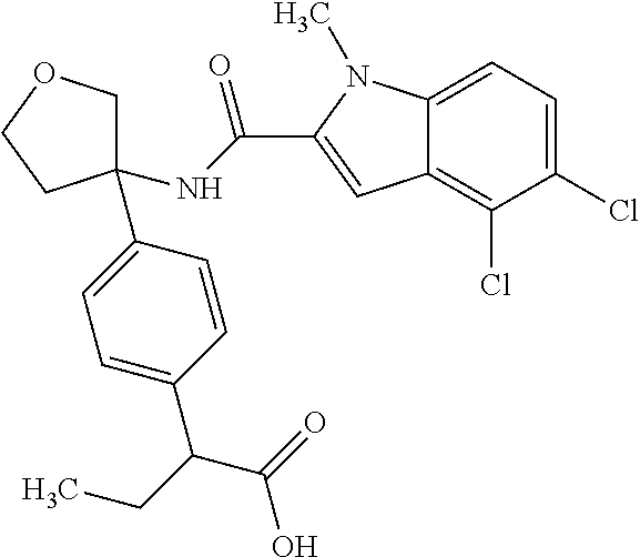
C1=C(C(C(=O)O)CC)C=CC(C2(NC(=O)C3=CC4=C(Cl)C(Cl)=CC=C4N3C)COCC2)=C1
